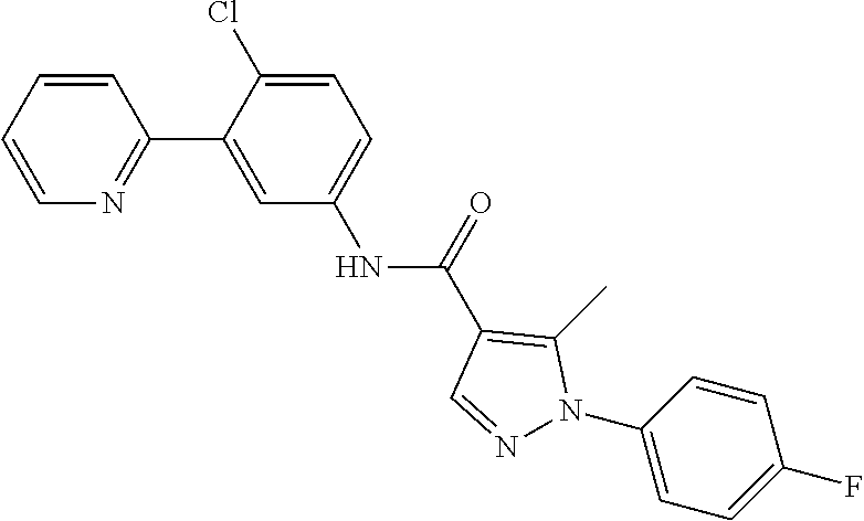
C1=CC=CN=C1C1=CC(NC(C2=C(C)N(C3=CC=C(F)C=C3)N=C2)=O)=CC=C1Cl
